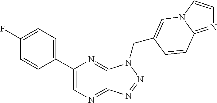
C1=C(C2=CN=C3C(=N2)N(CC2=CN4C=CN=C4C=C2)N=N3)C=CC(F)=C1
